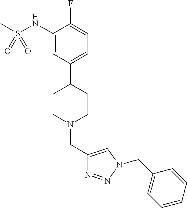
C1(NS(C)(=O)=O)=CC(C2CCN(CC3=CN(CC4=CC=CC=C4)N=N3)CC2)=CC=C1F
